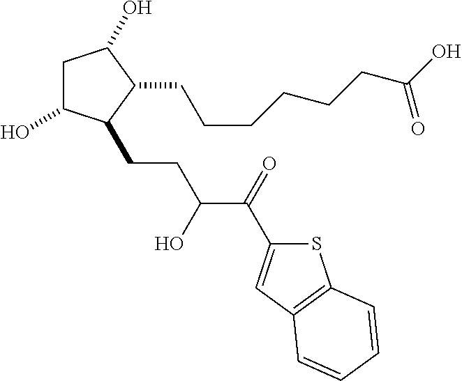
C1C(O)C(CCC(C(=O)C2=CC3=C(S2)C=CC=C3)O)C(CCCCCCC(O)=O)C1O
